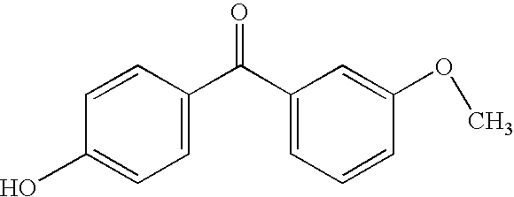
OC1=CC=C(C(C2=CC=CC(OC)=C2)=O)C=C1
